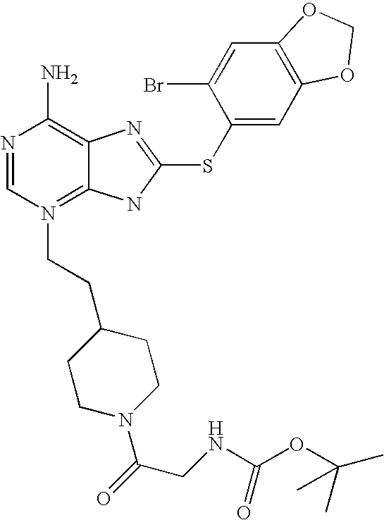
N1=CN(CCC2CCN(C(=O)CNC(OC(C)(C)C)=O)CC2)=C2C(=C1N)N=C(SC1=CC3=C(C=C1Br)OCO3)N2
